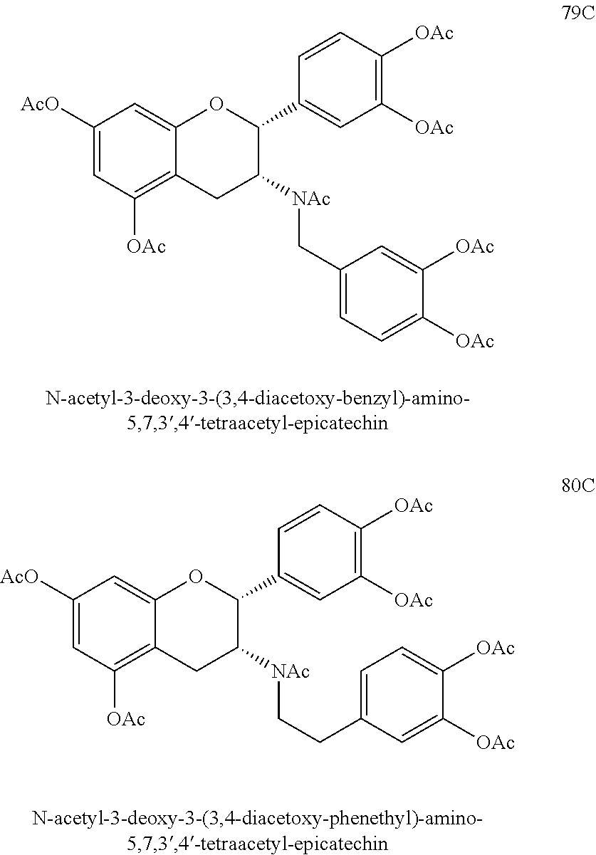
C1([AcO])=CC([OAc])=C2C(=C1)OC(C1=CC([OAc])=C([OAc])C=C1)C([NAc]CC1=CC=C([OAc])C([OAc])=C1)C2.C1([AcO])=CC([OAc])=C2C(=C1)OC(C1=CC([OAc])=C([OAc])C=C1)C([NAc]CCC1=CC=C([OAc])C([OAc])=C1)C2
